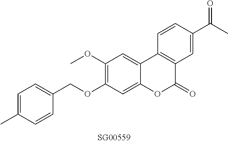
O(C1=C(OC)C=C2C(=C1)OC(=O)C1=C2C=CC(C(C)=O)=C1)CC1=CC=C(C)C=C1
